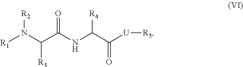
[R2]N(C(C(NC(C([U][R5])=O)[R4])=O)[R3])[R1]
